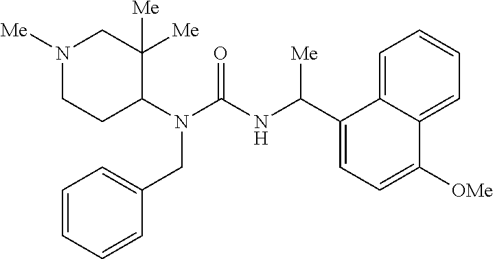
N1([Me])CCC(N(C(=O)NC(C2=CC=C([OMe])C3=CC=CC=C23)[Me])CC2=CC=CC=C2)C([Me])([Me])C1
